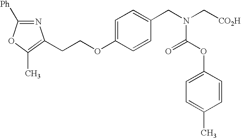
N1=C([Ph])OC(C)=C1CCOC1=CC=C(CN(C[CO2H])C(=O)OC2=CC=C(C)C=C2)C=C1
